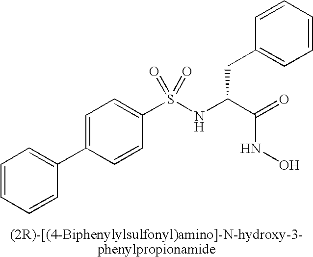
N(C(C(=O)NO)CC1=CC=CC=C1)S(C1=CC=C(C2=CC=CC=C2)C=C1)(=O)=O
